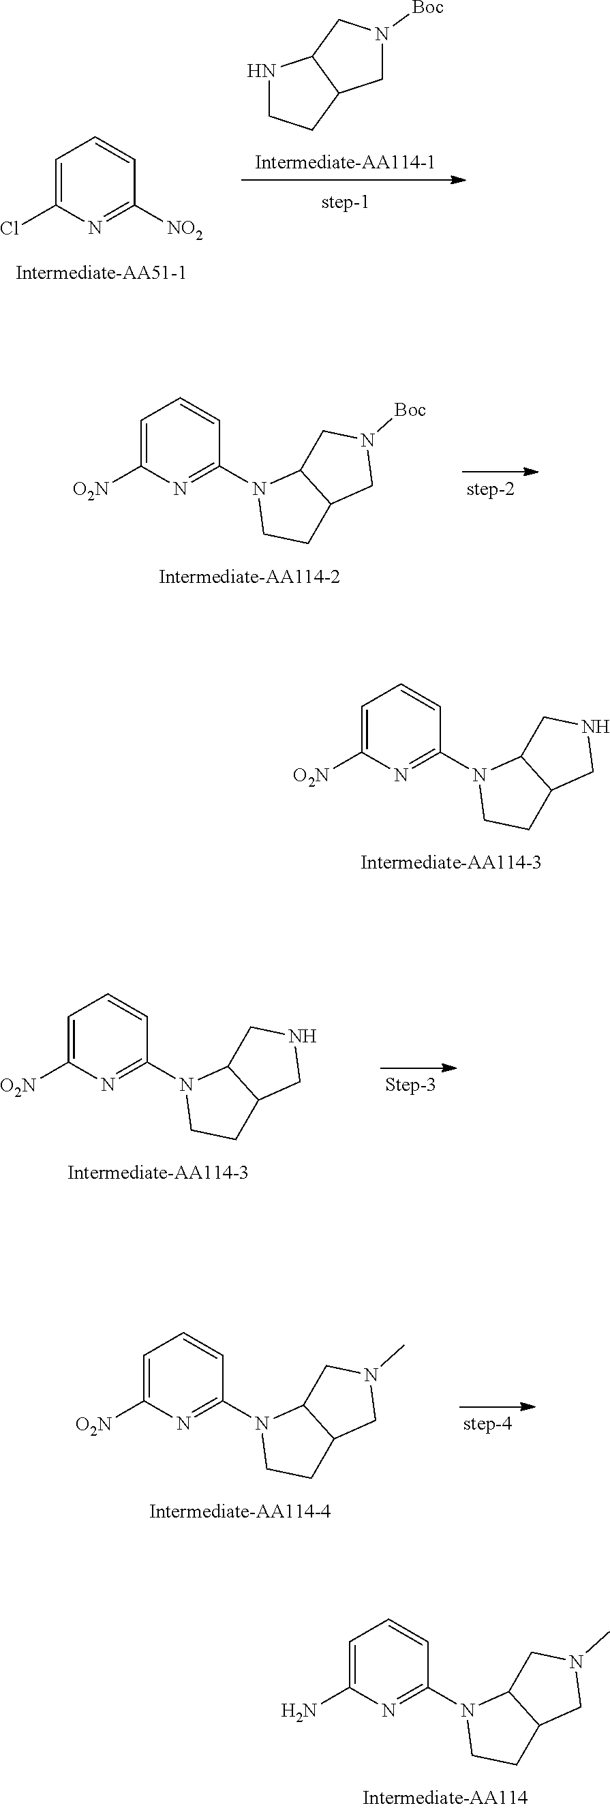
C1=C(N)N=C(N2CCC3C2CN(C)C3)C=C1.C1=C([O2N])N=C(N2CCC3C2CNC3)C=C1.N1CCC2C1CN([Boc])C2.C1=C(Cl)N=C([NO2])C=C1.C1=C([O2N])N=C(N2CCC3C2CN([Boc])C3)C=C1.C1=C([O2N])N=C(N2CCC3C2CNC3)C=C1.C1=C([O2N])N=C(N2CCC3C2CN(C)C3)C=C1
